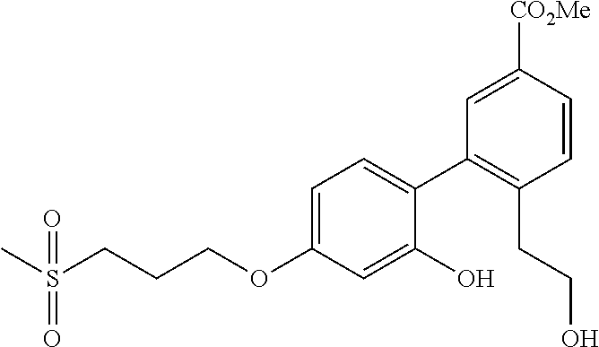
C1=C(OCCCS(C)(=O)=O)C=C(O)C(C2=C(CCO)C=CC([CO2Me])=C2)=C1
